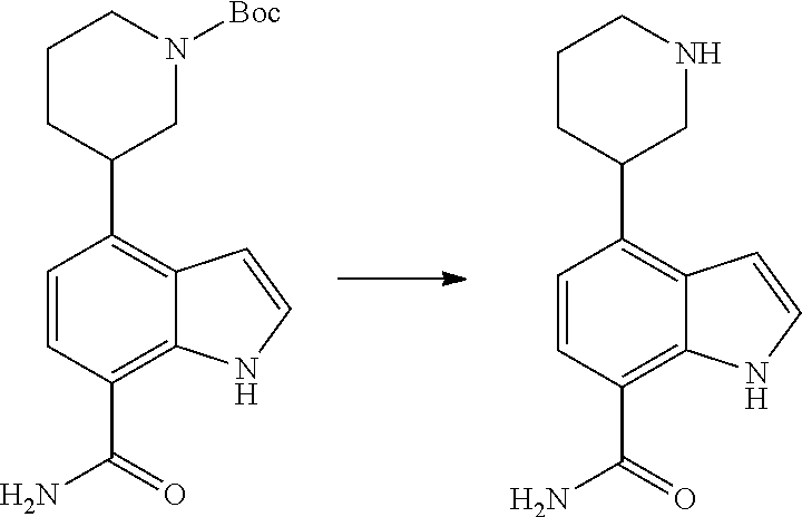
C1(C2CCCNC2)=C2C(=C(C(=O)N)C=C1)NC=C2.C1(C2CCCN([Boc])C2)=C2C(=C(C(=O)N)C=C1)NC=C2
